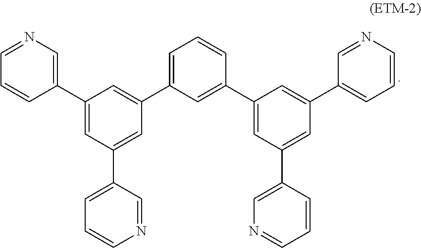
C1(C2=CC(C3=CC=CN=C3)=CC(C3=CC=CC(C4=CC(C5=CN=CC=C5)=CC(C5=CC=CN=C5)=C4)=C3)=C2)=CN=CC=C1
